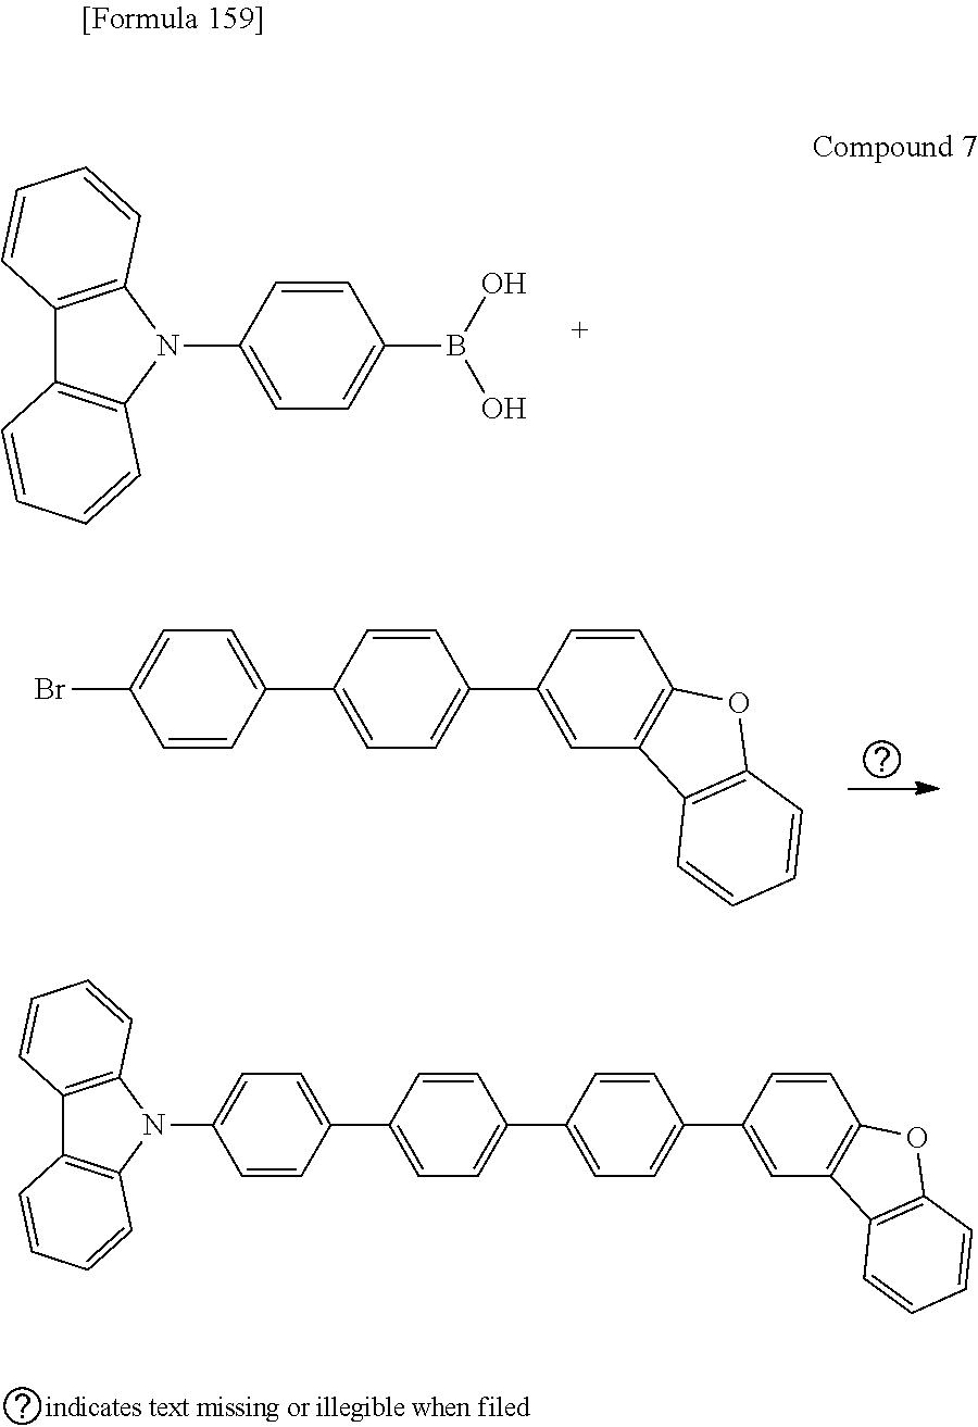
C1=CC(B(O)O)=CC=C1N1C2=C(C3=C1C=CC=C3)C=CC=C2.C1=C(C2=CC=C(N3C4=C(C5=C3C=CC=C5)C=CC=C4)C=C2)C=CC(C2=CC=C(C3=CC4=C(C=C3)OC3=C4C=CC=C3)C=C2)=C1.C1=CC(C2=CC=C(C3=CC4=C(C=C3)OC3=C4C=CC=C3)C=C2)=CC=C1Br
